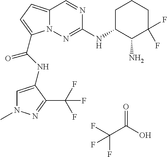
C1(NC2=NN3C(=CC=C3C(NC3=CN(C)N=C3C(F)(F)F)=O)C=N2)C(N)C(F)(F)CCC1.O=C(O)C(F)(F)F
